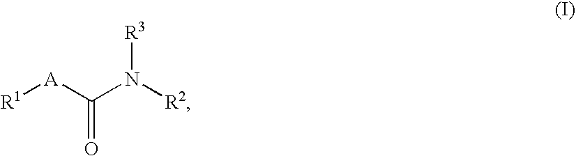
[R1][A]C(N([R2])[R3])=O
